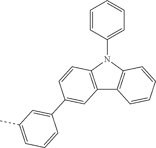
C12=C(N(C3=CC=CC=C3)C3=C1C=CC=C3)C=CC(C1=CC(C)=CC=C1)=C2
